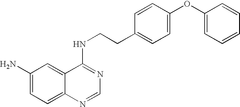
C1=C(OC2=CC=CC=C2)C=CC(CCNC2=NC=NC3=CC=C(N)C=C23)=C1
